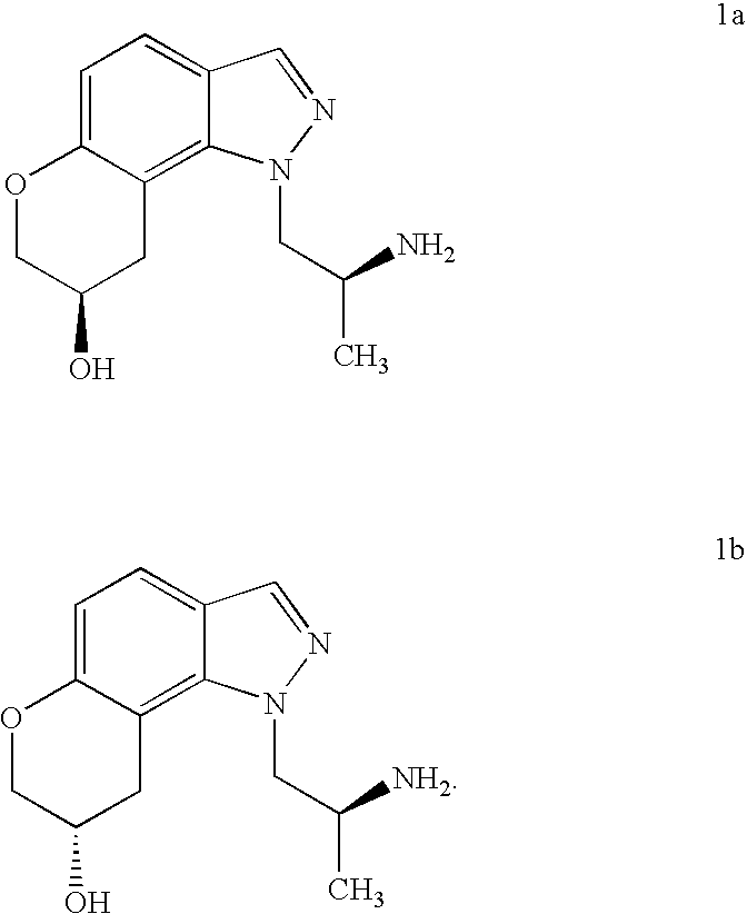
C1=C2C(=C3C(=C1)C=NN3CC(C)N)CC(O)CO2.C1=C2C(=C3C(=C1)C=NN3CC(C)[NH2])CC(O)CO2
